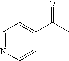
C1=NC=CC(C(=O)C)=C1
